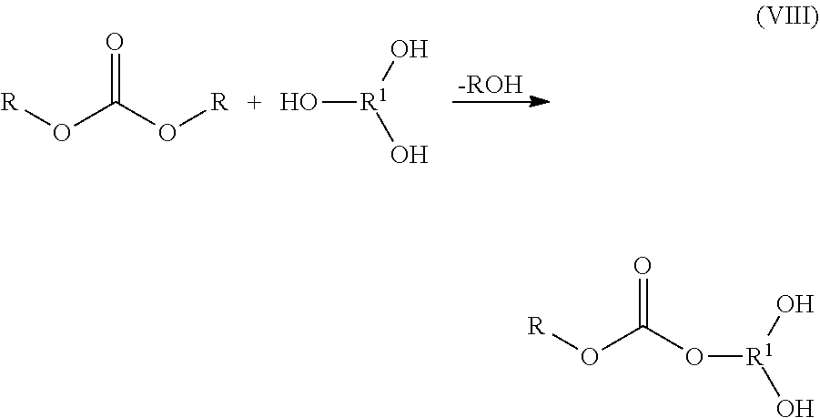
[R]OC(O[R])=O.O[R1](O)O.[-ROH].[R]OC(O[R1](O)O)=O
